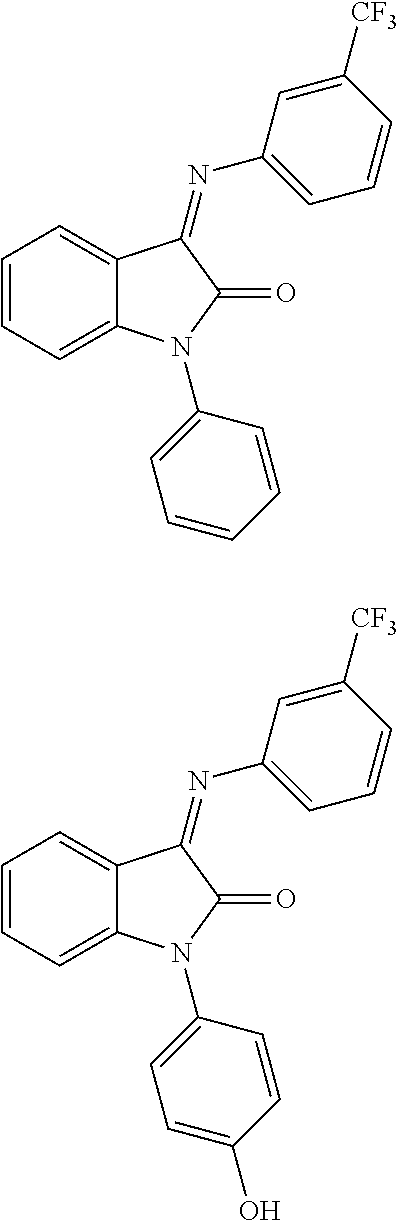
C1=CC=C2C(=C1)C(=NC1=CC=CC([CF3])=C1)C(=O)N2C1=CC=C(O)C=C1.C1=CC=C2C(=C1)C(=NC1=CC=CC([CF3])=C1)C(=O)N2C1=CC=CC=C1
